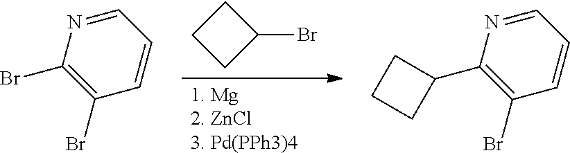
[1. Mg2. ZnCl3. Pd(PPh3)4].BrC1CCC1.C1=NC(C2CCC2)=C(Br)C=C1.C1=NC(Br)=C(Br)C=C1
